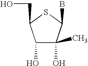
C1(O)(C)C(B)SC(CO)C1O
